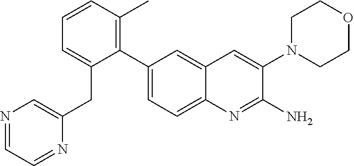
C1(C2=CC=C3C(=C2)C=C(N2CCOCC2)C(N)=N3)=C(C)C=CC=C1CC1=CN=CC=N1
